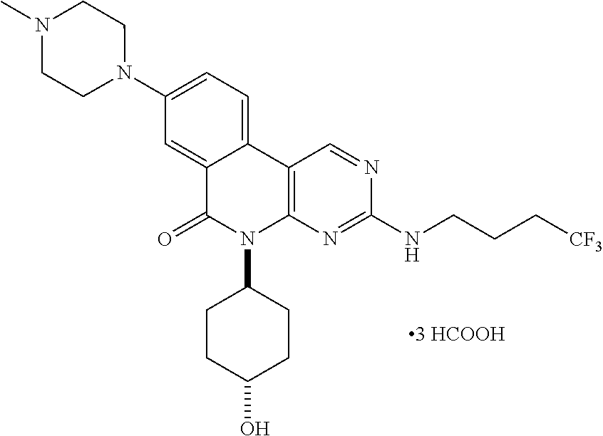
C1(N2CCN(C)CC2)=CC=C2C(=C1)C(=O)N(C1CCC(O)CC1)C1=C2C=NC(NCCC[CF3])=N1
